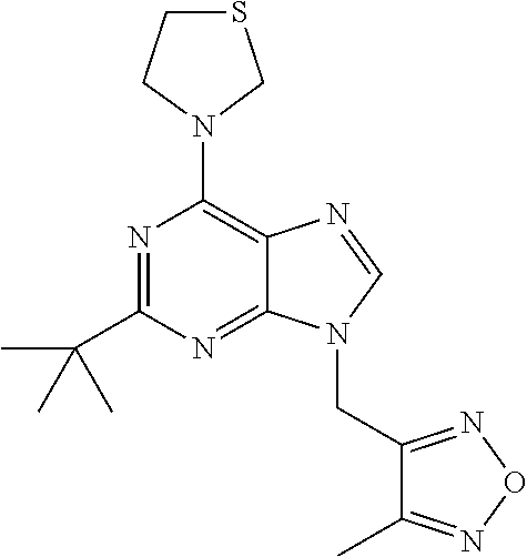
N1(C2=C3C(=NC(C(C)(C)C)=N2)N(CC2=NON=C2C)C=N3)CSCC1
